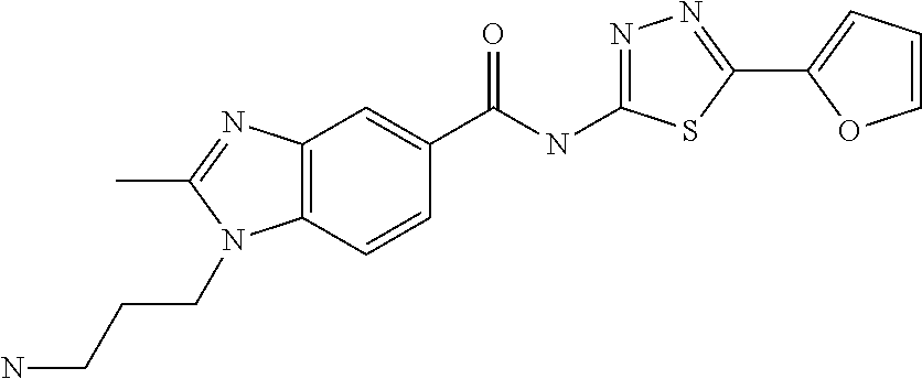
C12=C(C=CC(C(NC3=NN=C(C4=CC=CO4)S3)=O)=C1)N(CCCN)C(C)=N2
